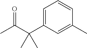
C(C(C1=CC=CC(C)=C1)(C)C)(C)=O
